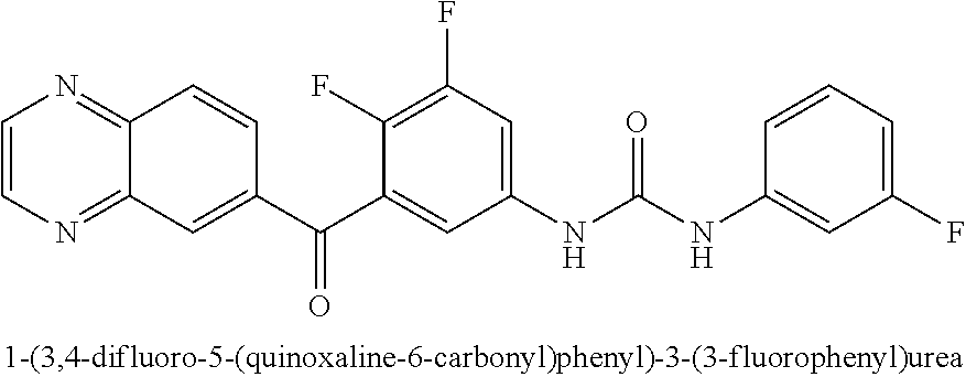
C1=CN=C2C(=N1)C=CC(C(C1=CC(NC(NC3=CC(F)=CC=C3)=O)=CC(F)=C1F)=O)=C2
